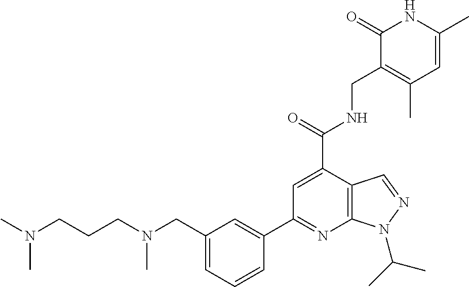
C1(CN(CCCN(C)C)C)=CC=CC(C2=NC3=C(C(C(=O)NCC4=C(C)C=C(C)NC4=O)=C2)C=NN3C(C)C)=C1
